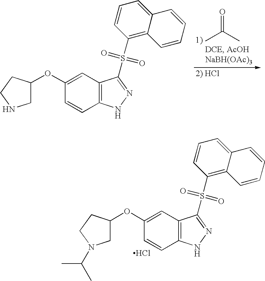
Cl.C1C(OC2=CC3=C(C=C2)NN=C3S(C2=C3C(=CC=C2)C=CC=C3)(=O)=O)CCN1C(C)C.CC(C)=O.C1C(OC2=CC3=C(C=C2)NN=C3S(C2=C3C(=CC=C2)C=CC=C3)(=O)=O)CCN1
